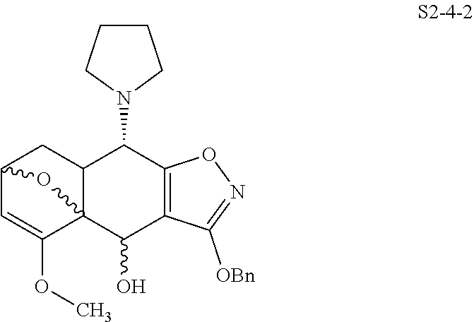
C12C=C(OC)C3(C(C1)C(N1CCCC1)C1=C(C3O)C([OBn])=NO1)O2
